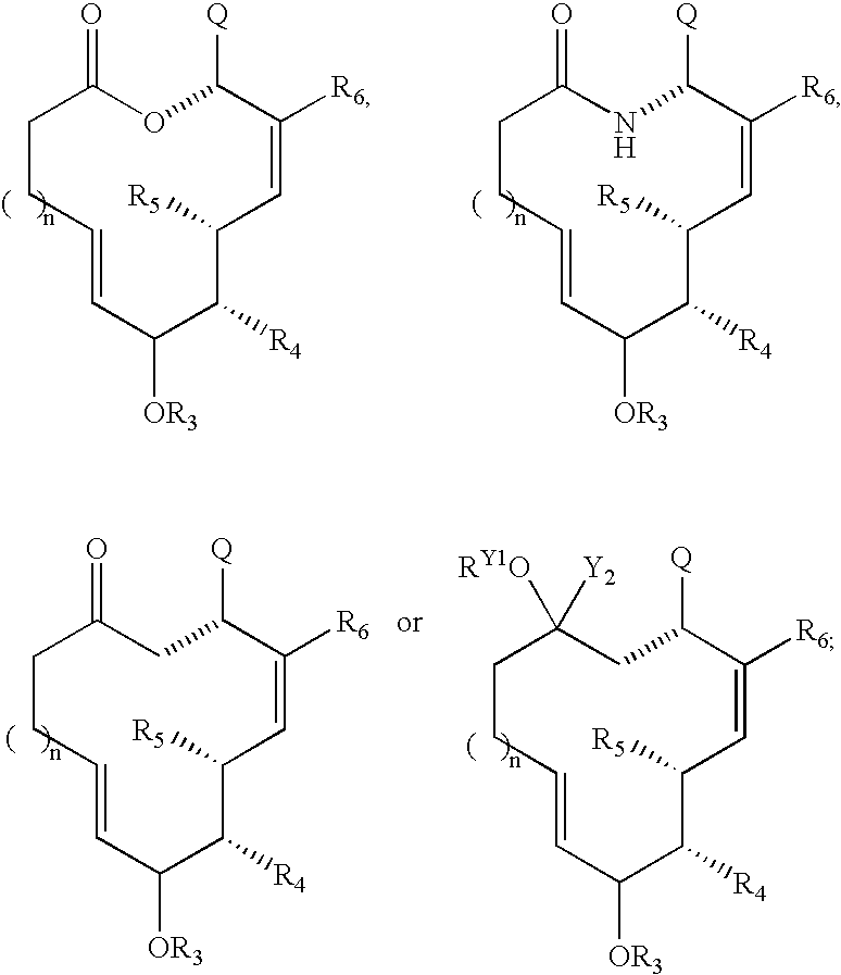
C1=CC([OR3])C([R4])C([R5])C=C([R6])C([Q])OC(=O)CC1.C1=CC([OR3])C([R4])C([R5])C=C([R6])C([Q])NC(=O)CC1.C1=CC([OR3])C([R4])C([R5])C=C([R6])C([Q])CC(=O)CC1.C1=CC([OR3])C([R4])C([R5])C=C([R6])C([Q])CC([Y2])([RY1O])CC1
